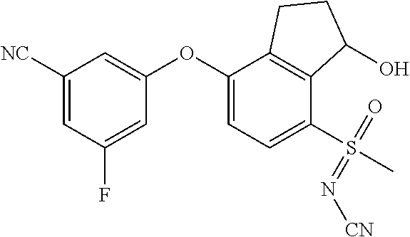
C1([NC])=CC(F)=CC(OC2=CC=C(S(C)(=O)=N[CN])C3=C2CCC3O)=C1
